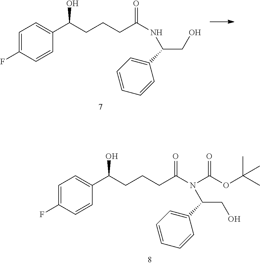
C1=C(F)C=CC(C(O)CCCC(NC(CO)C2=CC=CC=C2)=O)=C1.C1=C(F)C=CC(C(O)CCCC(N(C(CO)C2=CC=CC=C2)C(OC(C)(C)C)=O)=O)=C1
